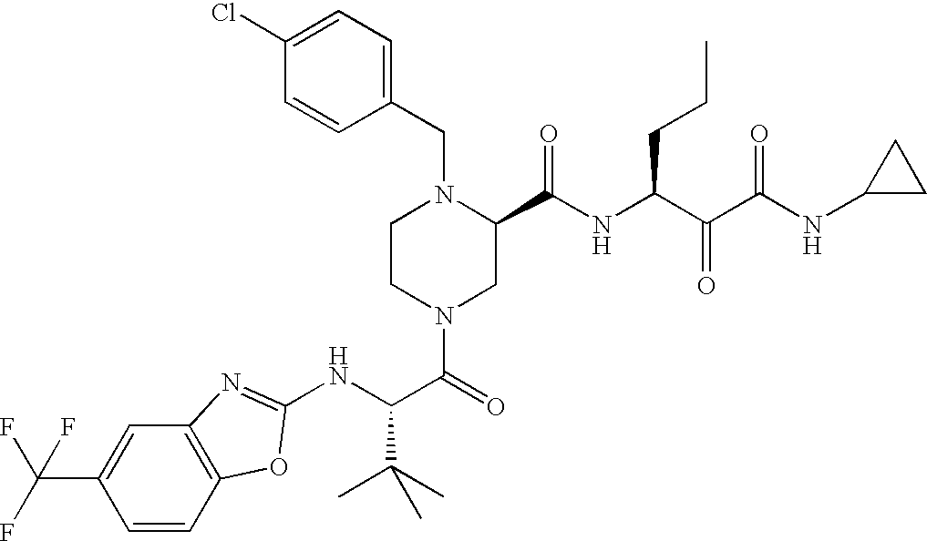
C1=CC2=C(C=C1C(F)(F)F)N=C(NC(C(=O)N1CC(C(NC(C(C(NC3CC3)=O)=O)CCC)=O)N(CC3=CC=C(Cl)C=C3)CC1)C(C)(C)C)O2
